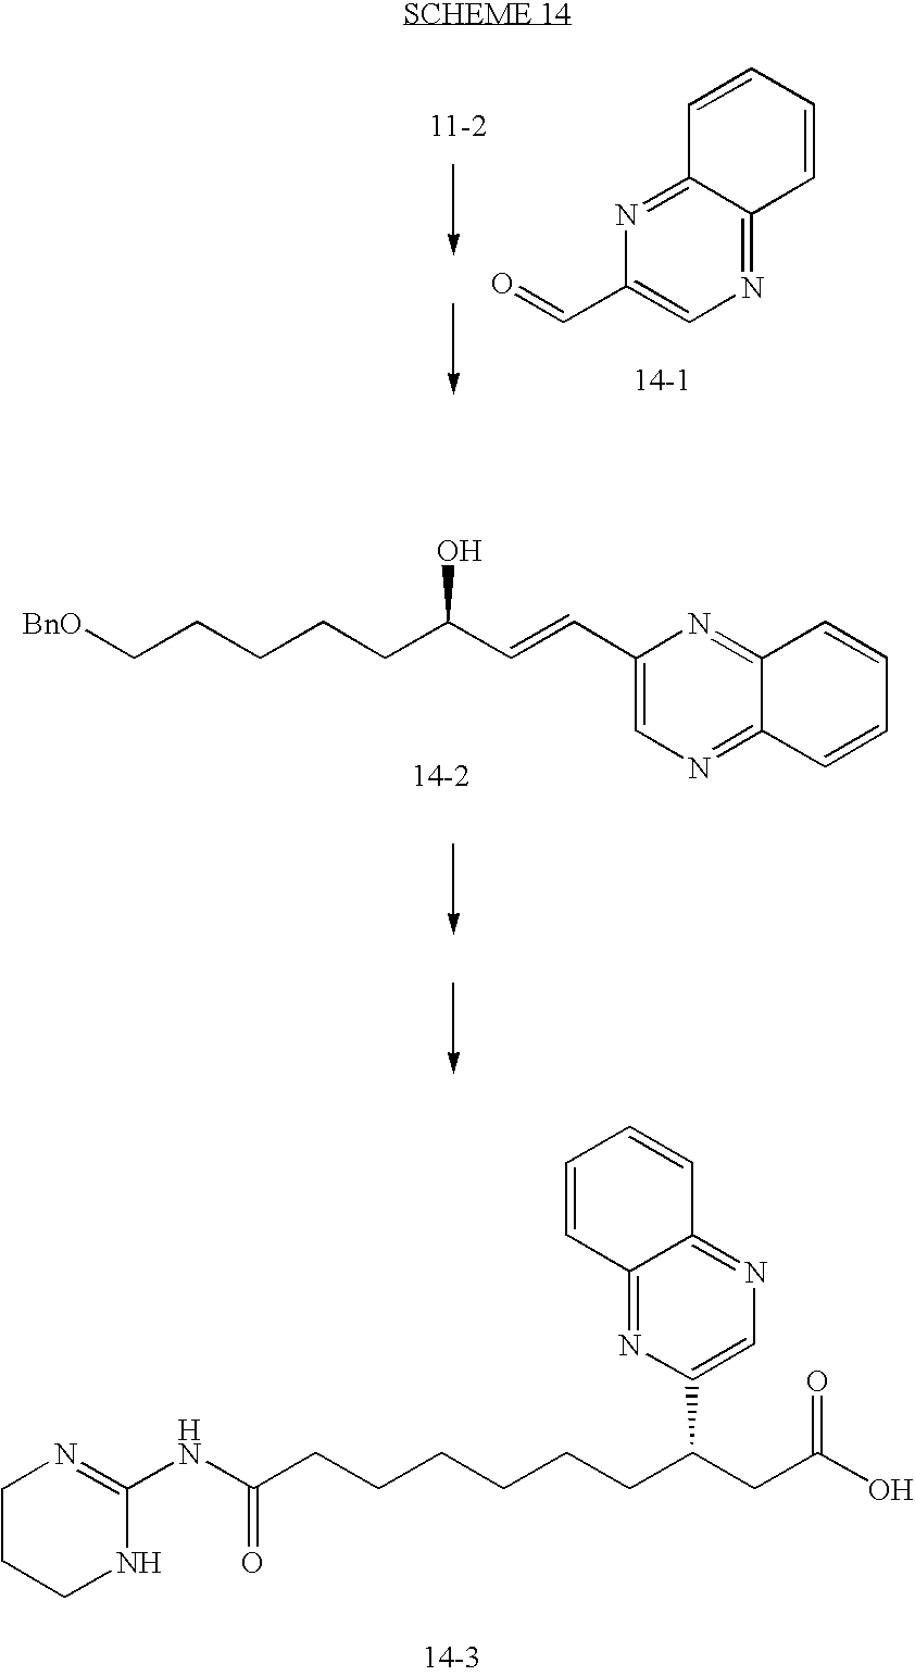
N1=C2C(=NC(C=O)=C1)C=CC=C2.C1(C=CC(CCCCC[BnO])O)=CN=C2C(=N1)C=CC=C2.C1CCNC(NC(CCCCCCC(CC(O)=O)C2=CN=C3C(=N2)C=CC=C3)=O)=N1
